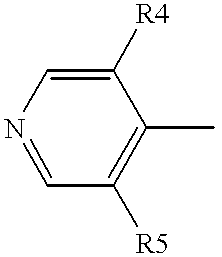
N1=CC([R5])=C(C)C([R4])=C1
